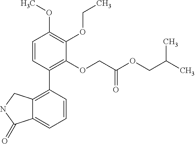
C12=C(C3=C(OCC(OCC(C)C)=O)C(OCC)=C(OC)C=C3)C=CC=C1C(=O)NC2
